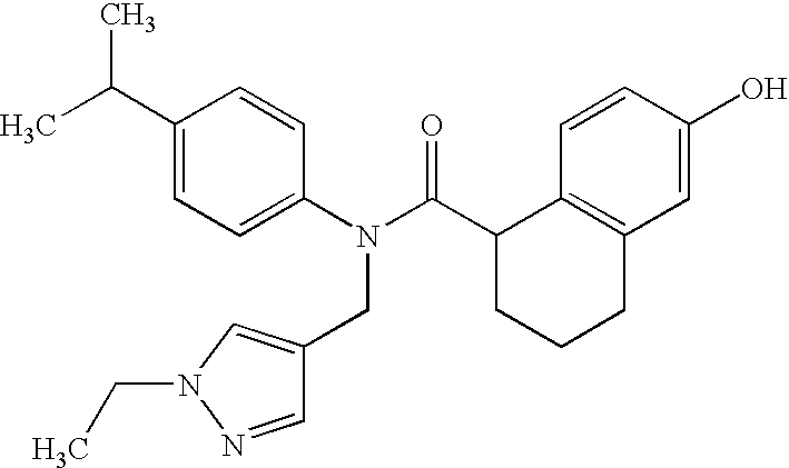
C1=C(C(C)C)C=CC(N(C(C2CCCC3=C2C=CC(O)=C3)=O)CC2=CN(CC)N=C2)=C1
